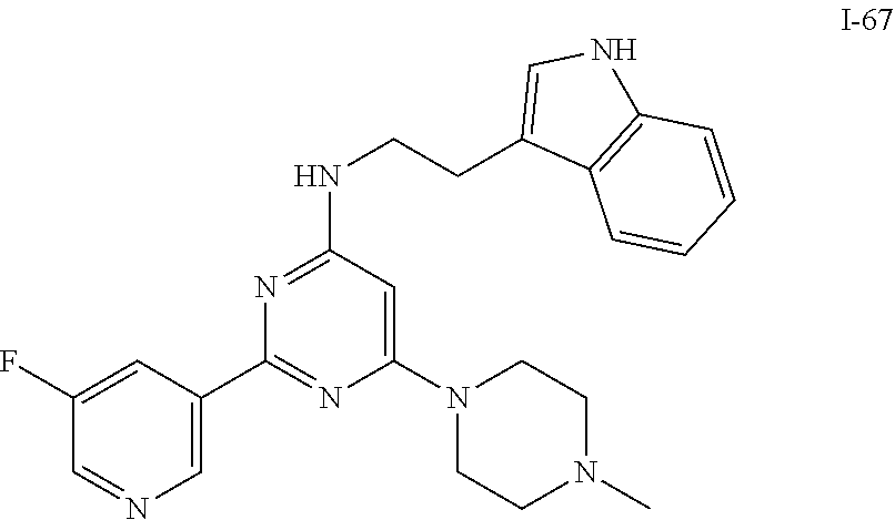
N(CCC1=CNC2=C1C=CC=C2)C1=NC(C2=CN=CC(F)=C2)=NC(N2CCN(C)CC2)=C1
